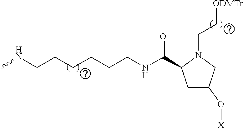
CNCCCCCCNC(=O)C1CC(O[X])CN1CC[ODMTr]
